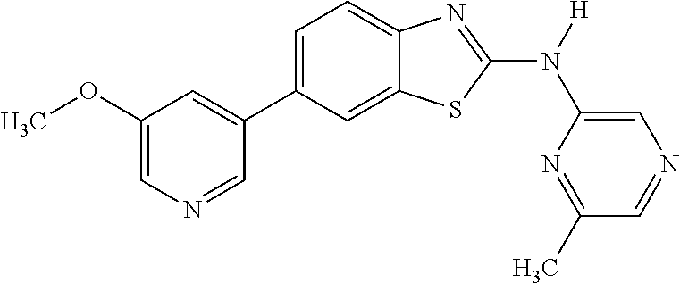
C1(OC)=CN=CC(C2=CC=C3C(=C2)SC(N([H])C2=CN=CC(C)=N2)=N3)=C1
